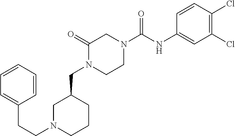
C1N(C(NC2=CC(Cl)=C(Cl)C=C2)=O)CC(=O)N(CC2CN(CCC3=CC=CC=C3)CCC2)C1
